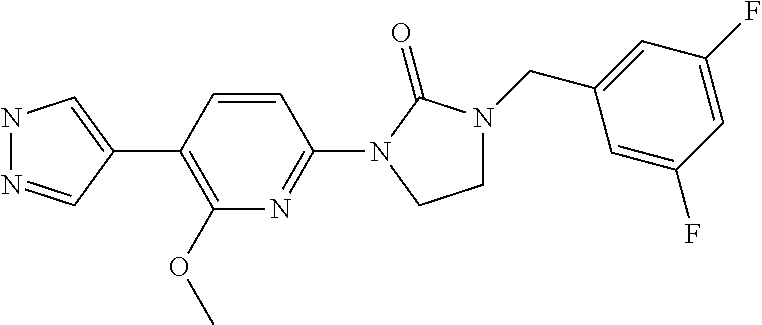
N1N=CC(C2=C(OC)N=C(N3C(=O)N(CC4=CC(F)=CC(F)=C4)CC3)C=C2)=C1
